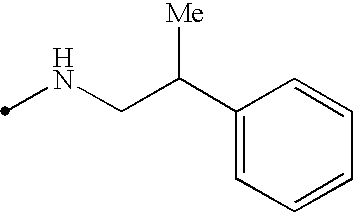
N(CC(C1=CC=CC=C1)[Me])C
